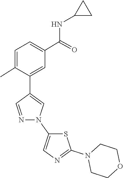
N1(C2=CN=C(N3CCOCC3)S2)C=C(C2=CC(C(NC3CC3)=O)=CC=C2C)C=N1
